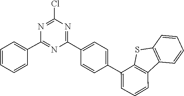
C1=CC=CC2=C1SC1=C2C=CC=C1C1=CC=C(C2=NC(Cl)=NC(C3=CC=CC=C3)=N2)C=C1
